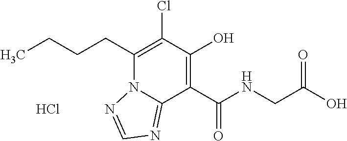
C(CCC1=C(Cl)C(O)=C(C(NCC(O)=O)=O)C2=NC=NN12)C.Cl
